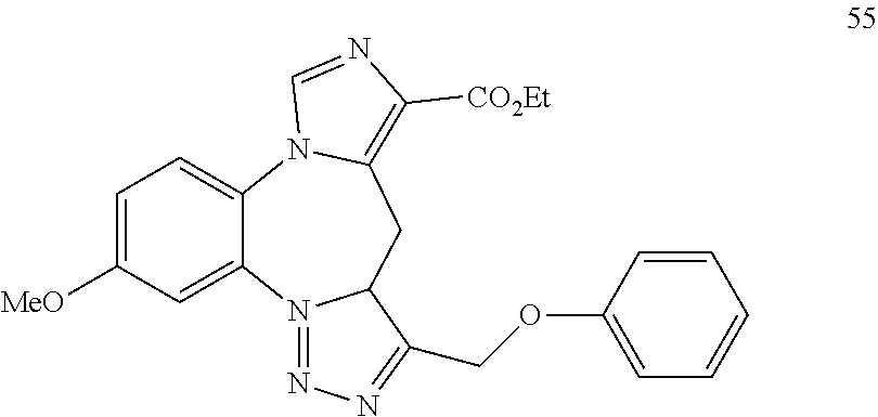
C1=C([MeO])C=C2C(=C1)N1C(=C([CO2Et])N=C1)CC1N2=NN=C1COC1=CC=CC=C1
